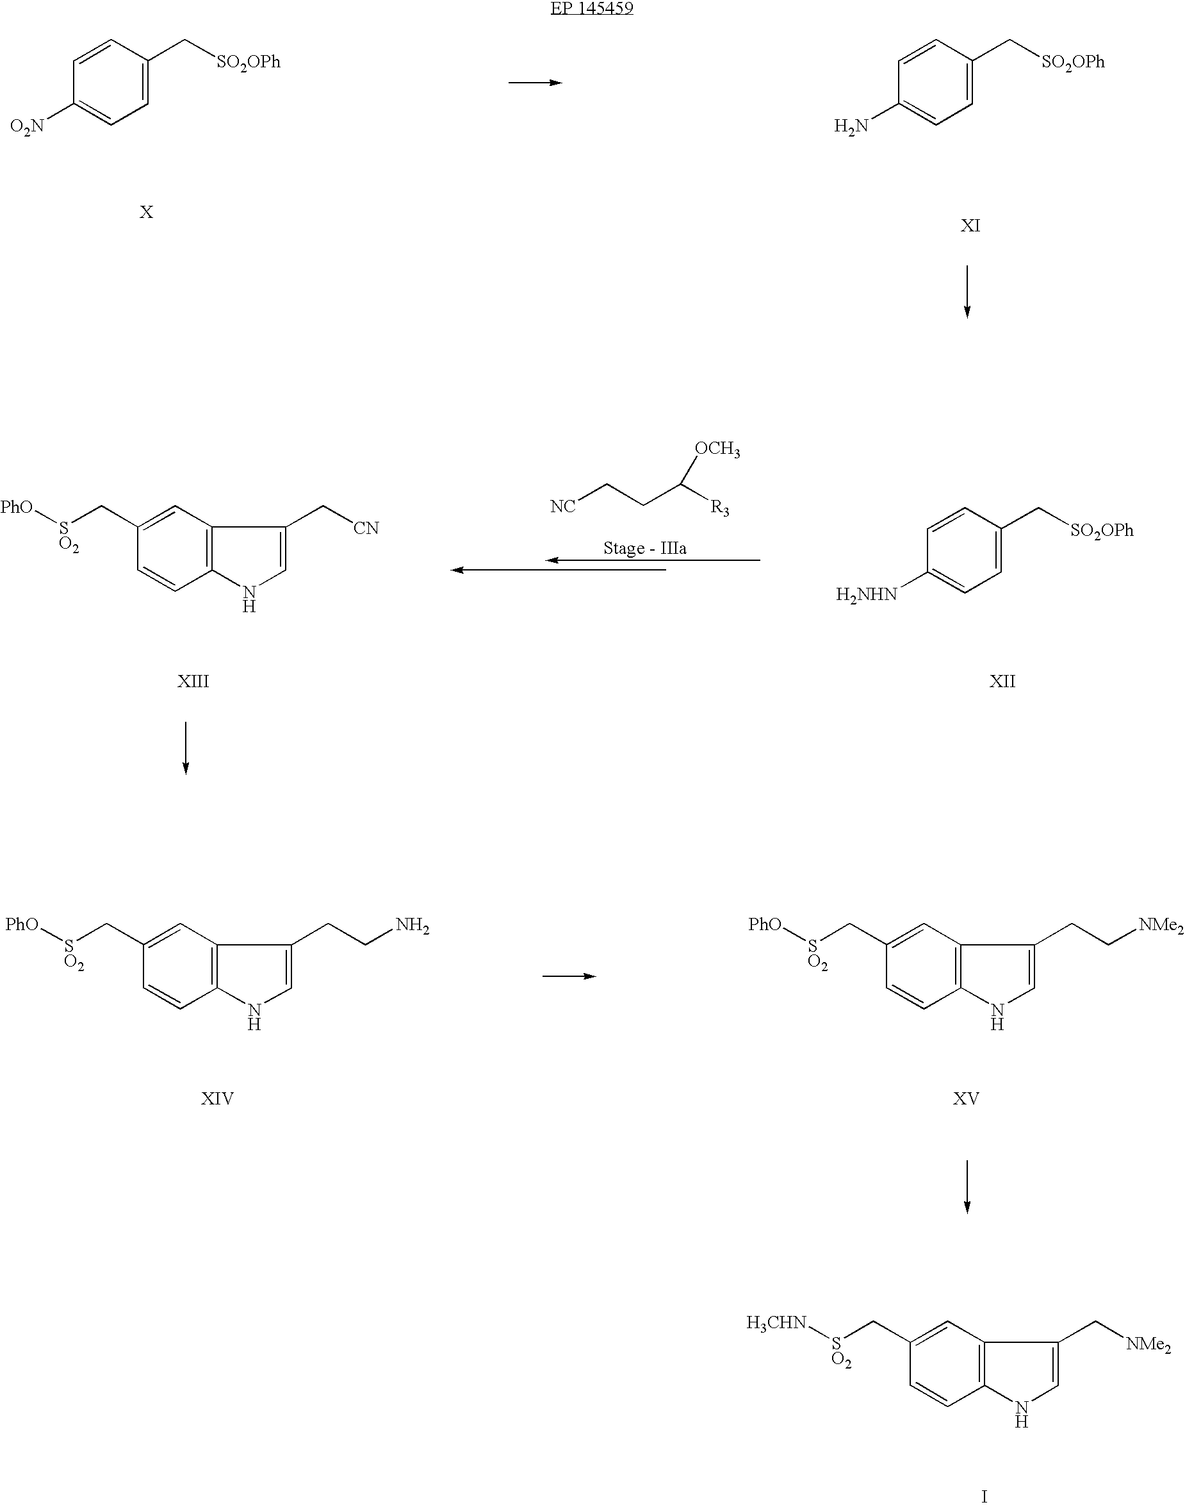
C1=C(C[SO2][H3CHN])C=CC2=C1C(C[NMe2])=CN2.I.C1=CC([O2N])=CC=C1C[SO2OPh].C1=CC(N)=CC=C1C[SO2OPh].[NC]CCC([R3])[OCH3].C1=C(C[SO2][PhO])C=CC2=C1C(C[CN])=CN2.C1=CC([H2NHN])=CC=C1C[SO2OPh].C1=C(C[SO2][PhO])C=CC2=C1C(CCN)=CN2.C1=C(C[SO2][PhO])C=CC2=C1C(CC[NMe2])=CN2
